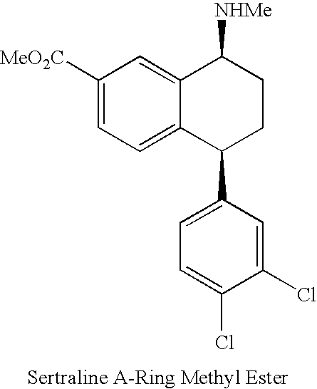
C1([MeO2C])=CC=C2C(=C1)C([NHMe])CCC2C1=CC=C(Cl)C(Cl)=C1
